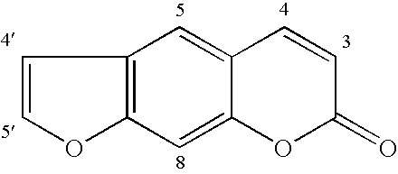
C1=COC2=C1C=C1C(=C2)OC(=O)C=C1
